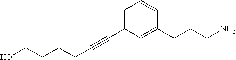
C1=CC(CCCN)=CC(C#CCCCCO)=C1
